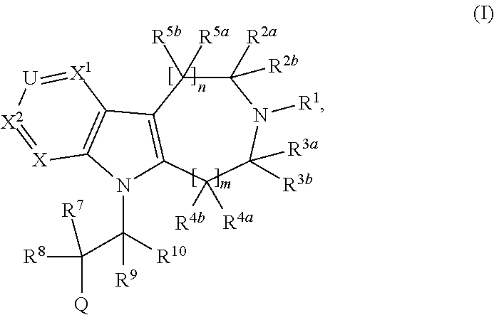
C1([R2a])([R2b])C([R5b])([R5a])C2=C(C([R4a])([R4b])C([R3b])([R3a])N1[R1])N(C(C([R8])([Q])[R7])([R10])[R9])C1=C2[X1]=[U][X2]=[X]1
